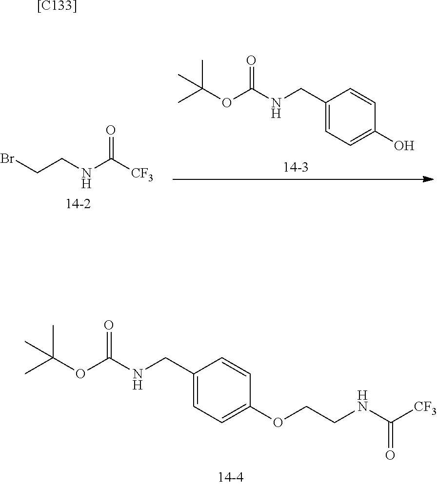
C(CNC([CF3])=O)Br.C1(CNC(OC(C)(C)C)=O)=CC=C(O)C=C1.C1(CNC(OC(C)(C)C)=O)=CC=C(OCCNC([CF3])=O)C=C1.[[C133]]
